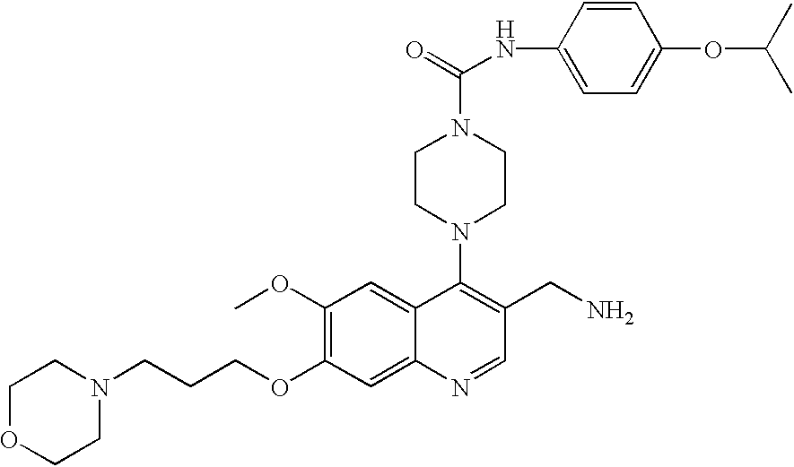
C1(OC)=C(OCCCN2CCOCC2)C=C2C(=C1)C(N1CCN(C(=O)NC3=CC=C(OC(C)C)C=C3)CC1)=C(CN)C=N2
